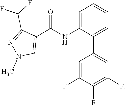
C1=C(F)C(F)=C(F)C=C1C1=CC=CC=C1NC(C1=CN(C)N=C1C(F)F)=O
